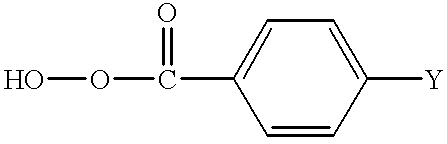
C1=CC([Y])=CC=C1C(OO)=O
